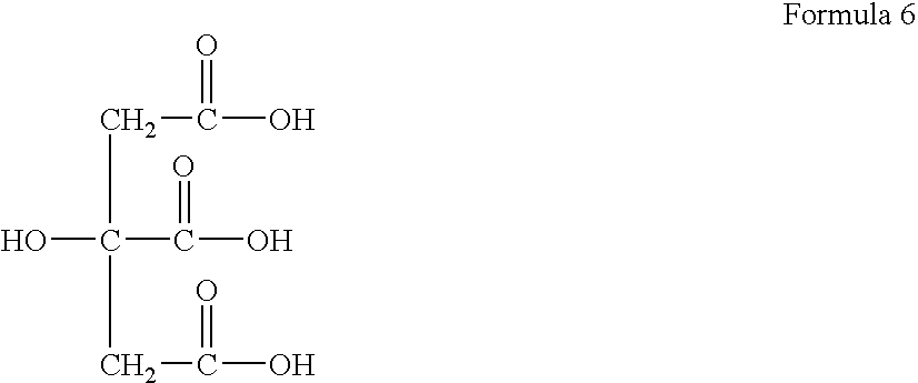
C(C(CC(=O)O)(O)C(=O)O)C(=O)O
